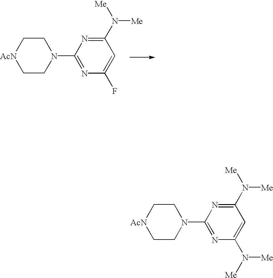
C1(N([Me])[Me])=NC(N2CC[AcN]CC2)=NC(F)=C1.C1(N([Me])[Me])=NC(N2CC[AcN]CC2)=NC(N([Me])[Me])=C1
